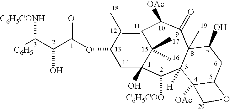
[C6H5]C(C(C(OC1CC2(O)C(C)(C)C(=C1C)C([OAc])C(=O)C1(C)C([H])(C2[C6H5COO])C2([OAc])C(CC1O)OC2)=O)O)[C6H5CONH]
